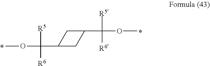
COC(C1CC(C([R5])([R6])OC)C1)([R5])[R6]
